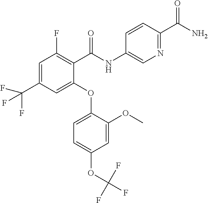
C1=C(C(F)(F)F)C=C(OC2=CC=C(OC(F)(F)F)C=C2OC)C(C(NC2=CN=C(C(N)=O)C=C2)=O)=C1F
